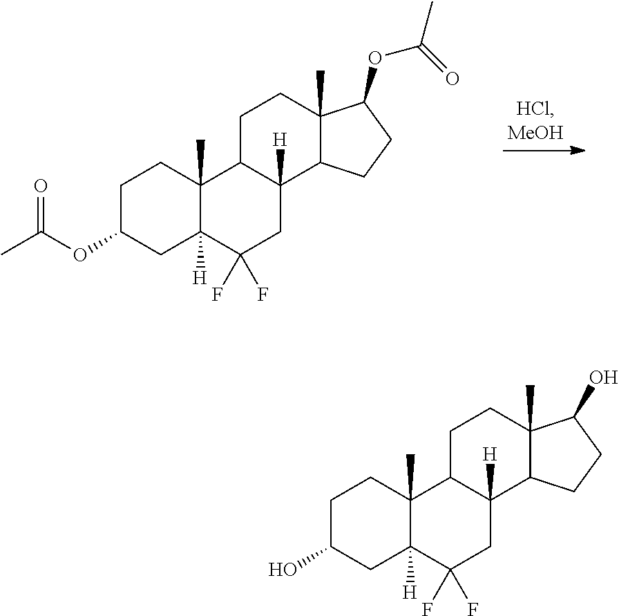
C1C(OC(C)=O)CC2([H])C(C)(C1)C1C([H])(CC2(F)F)C2C(C)(CC1)C(OC(=O)C)CC2.C1C(O)CC2([H])C(C)(C1)C1C([H])(CC2(F)F)C2C(C)(CC1)C(O)CC2
